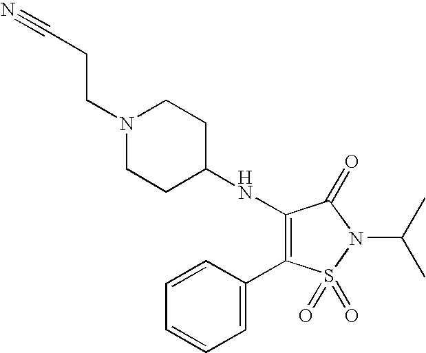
C(CCN1CCC(NC2=C(C3=CC=CC=C3)S(=O)(=O)N(C(C)C)C2=O)CC1)#N
